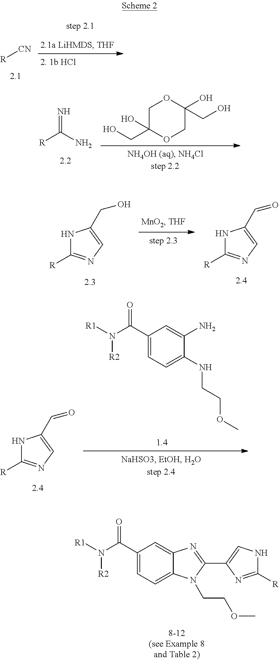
[CN][R].N=C([R])N.C1C(CO)(O)OCC(O)(CO)O1.N1C([R])=NC=C1C=O.N1C([R])=NC=C1CO.N1C([R])=NC=C1C=O.C1(C(N([R1])[R2])=O)=CC=C(NCCOC)C(N)=C1.C1(C(N([R1])[R2])=O)=CC=C2C(=C1)N=C(C1=CNC([R])=N1)N2CCOC
